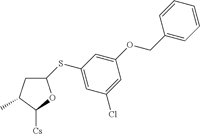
C1C(C)C([Cs])OC1SC1=CC(Cl)=CC(OCC2=CC=CC=C2)=C1
